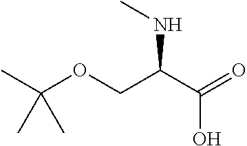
CC(OCC(C(=O)O)NC)(C)C
